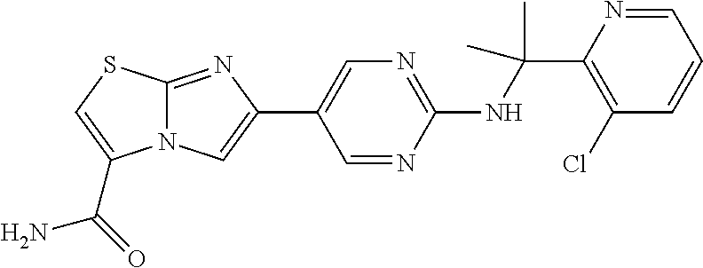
C1(NC(C2=C(Cl)C=CC=N2)(C)C)=NC=C(C2=CN3C(=N2)SC=C3C(=O)N)C=N1
